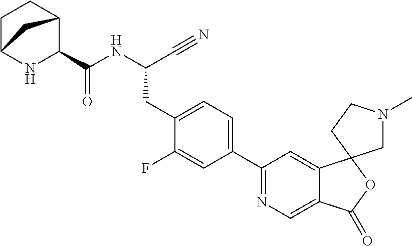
C(NC(CC1=CC=C(C2=NC=C3C(=C2)C2(OC3=O)CN(C)CC2)C=C1F)C#N)(=O)C1C2CCC(N1)C2
